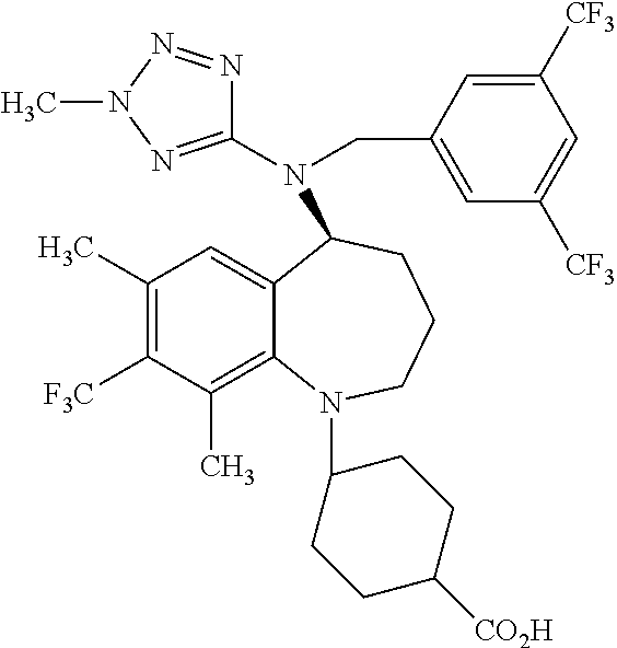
C12=CC(C)=C([F3C])C(C)=C1N(C1CCC([CO2H])CC1)CCCC2N(CC1=CC([CF3])=CC([CF3])=C1)C1=NN(C)N=N1
